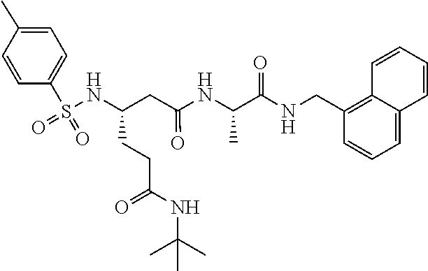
O=S(C1=CC=C(C)C=C1)(=O)NC(CC(NC(C(=O)NCC1=C2C=CC=CC2=CC=C1)C)=O)CCC(NC(C)(C)C)=O
